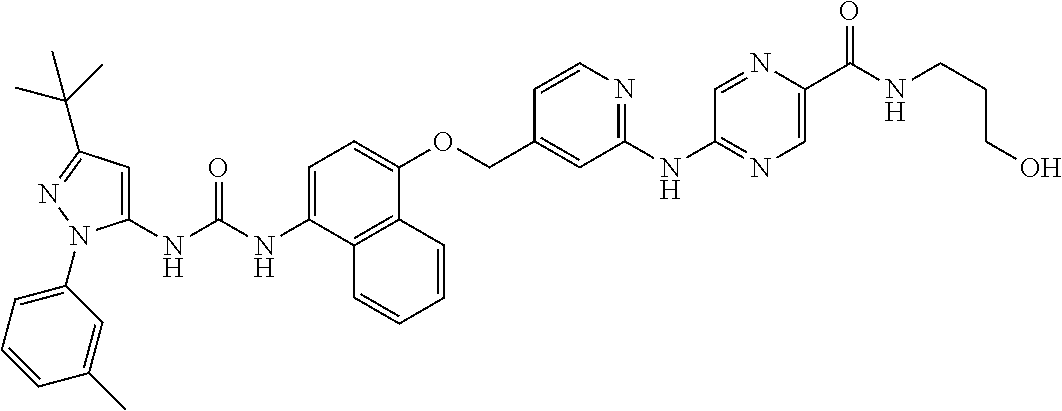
N(C(NC1=CC(C(C)(C)C)=NN1C1=CC=CC(C)=C1)=O)C1=CC=C(OCC2=CC(NC3=NC=C(C(NCCCO)=O)N=C3)=NC=C2)C2=C1C=CC=C2
